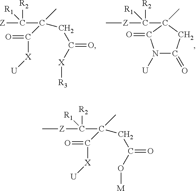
C[Z]C(C(C)(C(=O)[X][U])CC(O[M])=O)([R1])[R2].[Z]C(C(C)(C(=O)[X][U])CC([X][R3])=O)([R1])[R2].[Z](C([R1])([R2])C1(C)CC(=O)N([U])C1=O)C
